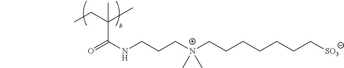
C(CC)(C)(C(=O)NCCC[N+](CCCCCCC[SO3])(C)C)C
